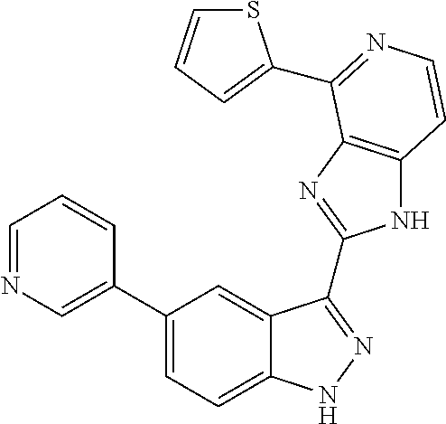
C1(C2=CN=CC=C2)=CC=C2C(=C1)C(C1=NC3=C(N1)C=CN=C3C1=CC=CS1)=NN2
